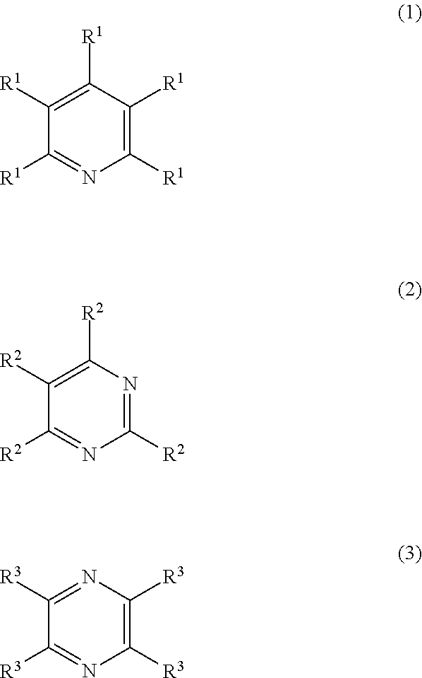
C1([R1])=C([R1])C([R1])=NC([R1])=C1[R1].C1([R2])=C([R2])C([R2])=NC([R2])=N1.N1=C([R3])C([R3])=NC([R3])=C1[R3]
